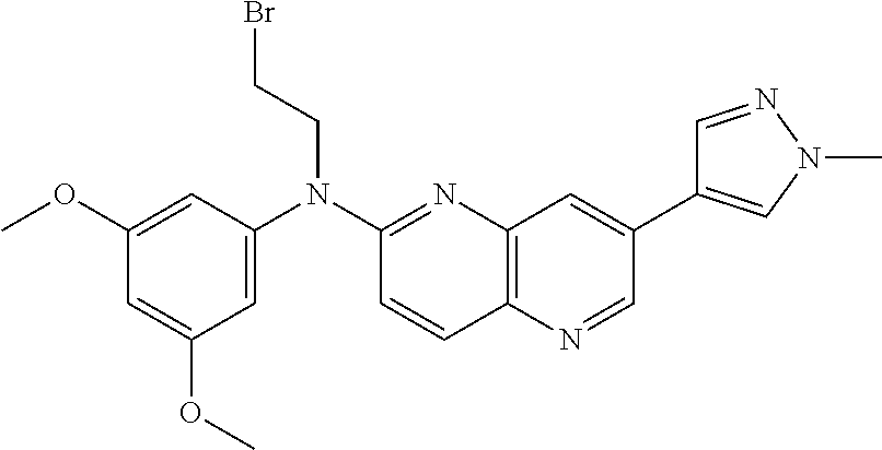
C1=C(N(C2=NC3=C(C=C2)N=CC(C2=CN(C)N=C2)=C3)CCBr)C=C(OC)C=C1OC
